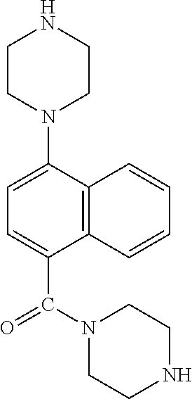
C1CN(C2=CC=C(C(N3CCNCC3)=O)C3=C2C=CC=C3)CCN1
